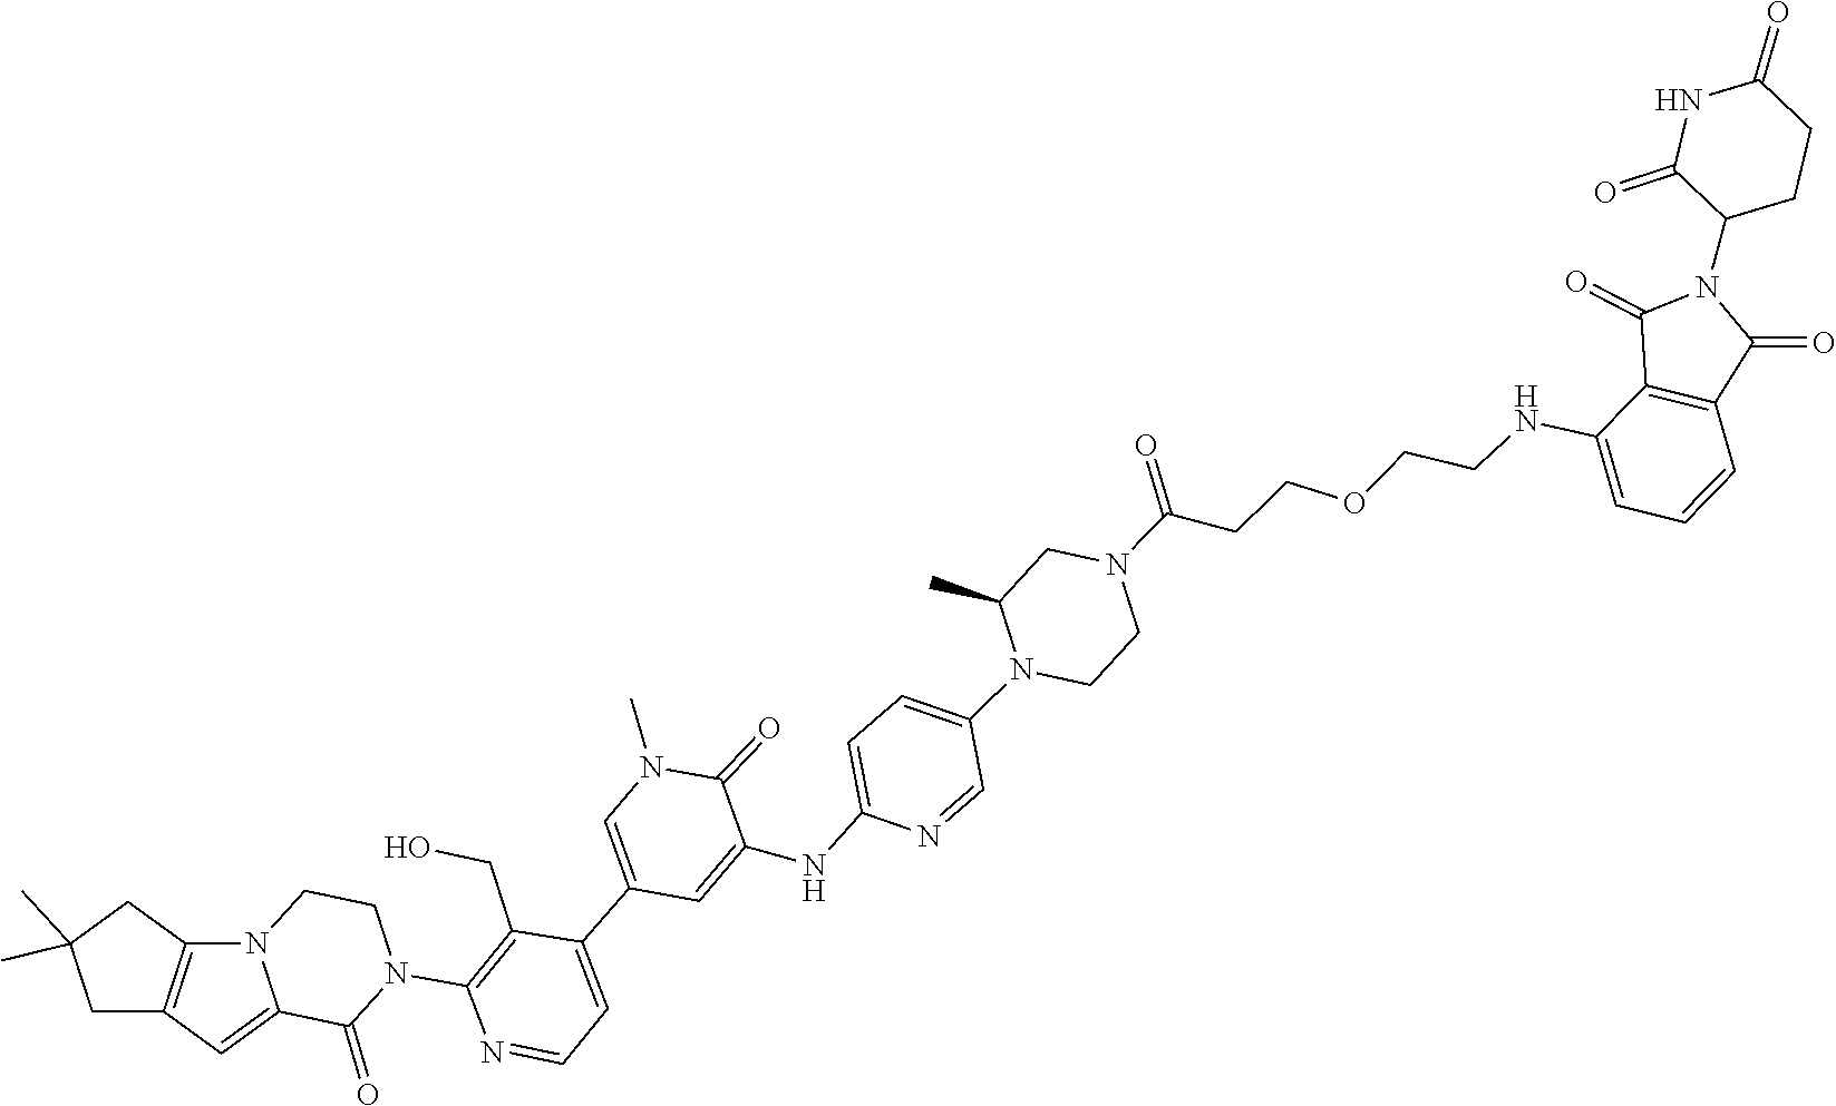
C1CN(C2=C(CO)C(C3=CN(C)C(=O)C(NC4=CC=C(N5CCN(C(=O)CCOCCNC6=CC=CC7=C6C(=O)N(C6C(=O)NC(=O)CC6)C7=O)CC5C)C=N4)=C3)=CC=N2)C(=O)C2=CC3=C(N12)CC(C)(C)C3
